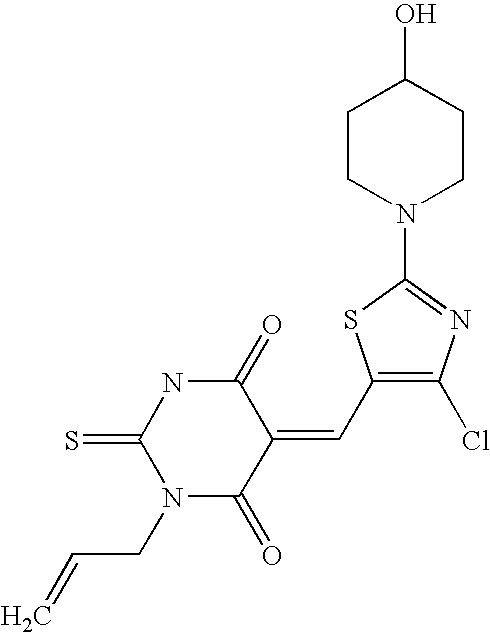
C1CN(C2=NC(Cl)=C(C=C3C(=O)NC(=S)N(CC=C)C3=O)S2)CCC1O
